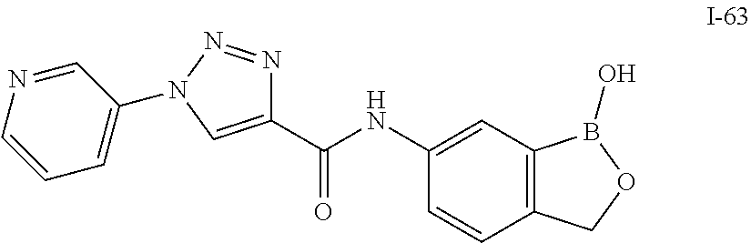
C1(C(NC2=CC3=C(C=C2)COB3O)=O)=CN(C2=CC=CN=C2)N=N1
